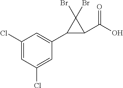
C1=C(Cl)C=C(C2C(C(O)=O)C2(Br)Br)C=C1Cl
